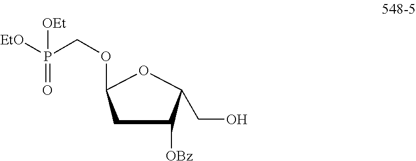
C1C([OBz])C(CO)OC1OCP([EtO])([OEt])=O
